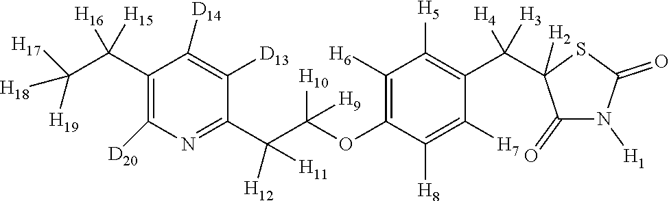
C1(C(C([H19])([H18])[H17])([H16])[H15])=C([D20])N=C(C(C(OC2=C([H6])C([H5])=C(C([H4])([H3])C3([H2])C(=O)N([H1])C(=O)S3)C([H7])=C2[H8])([H10])[H9])([H12])[H11])C([D13])=C1[D14]
